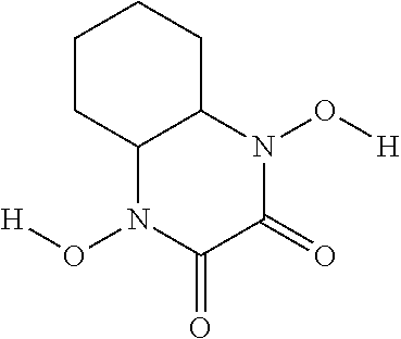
C1CC2C(CC1)N(O[H])C(=O)C(=O)N2O[H]
